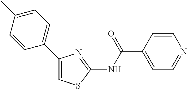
C1=CC(C(NC2=NC(C3=CC=C(C)C=C3)=CS2)=O)=CC=N1
